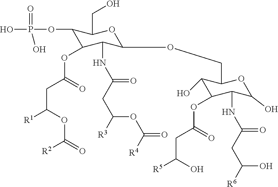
OP(=O)(OC1C(OC(CC([R1])OC([R2])=O)=O)C(NC(CC([R3])OC([R4])=O)=O)C(OCC2C(O)C(OC(CC(O)[R5])=O)C(NC(CC([R6])O)=O)C(O)O2)OC1CO)O
